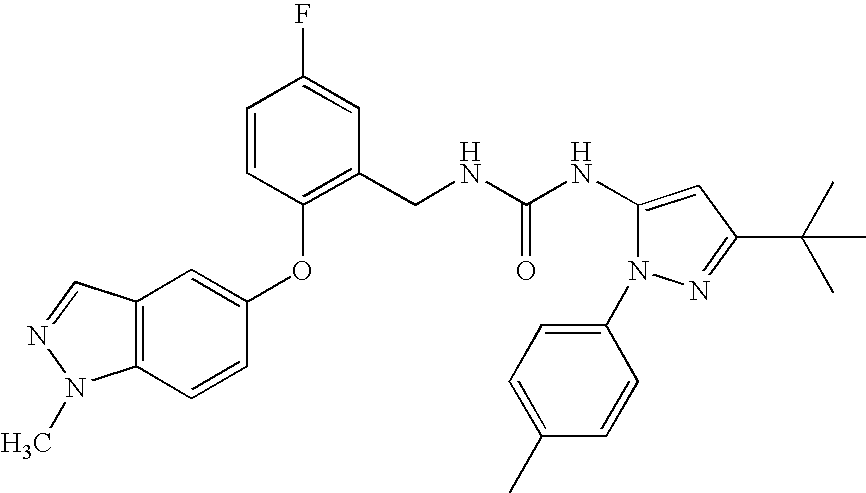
C12=C(C=CC(OC3=C(CNC(NC4=CC(C(C)(C)C)=NN4C4=CC=C(C)C=C4)=O)C=C(F)C=C3)=C1)N(C)N=C2
